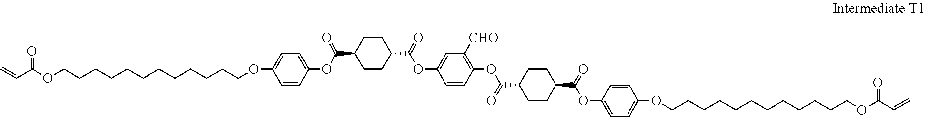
C1=CC(OC(C2CCC(C(=O)OC3=CC([CHO])=C(OC(C4CCC(C(OC5=CC=C(OCCCCCCCCCCCCOC(C=C)=O)C=C5)=O)CC4)=O)C=C3)CC2)=O)=CC=C1OCCCCCCCCCCCCOC(C=C)=O
